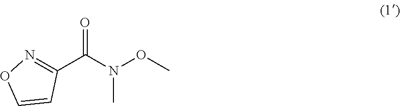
O=C(N(OC)C)C1=NOC=C1
